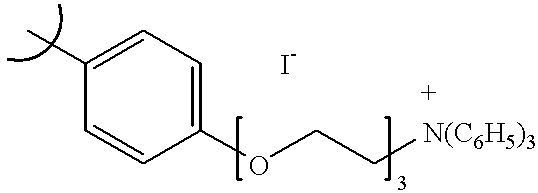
C1(C)=CC=C(OCC[N(C6H5)3])C=C1
